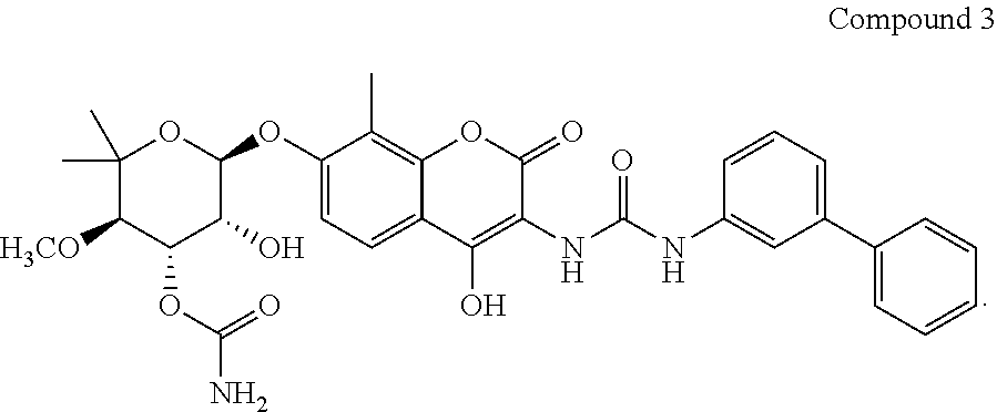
C1(OC2C(O)C(OC(N)=O)C([H3CO])C(C)(C)O2)=CC=C2C(=C1C)OC(=O)C(NC(NC1=CC(C3=CC=CC=C3)=CC=C1)=O)=C2O
